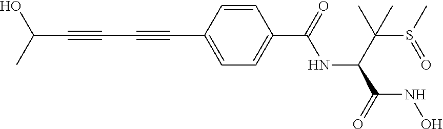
C(C#CC#CC1=CC=C(C(=O)NC(C(S(C)=O)(C)C)C(=O)NO)C=C1)(O)C
